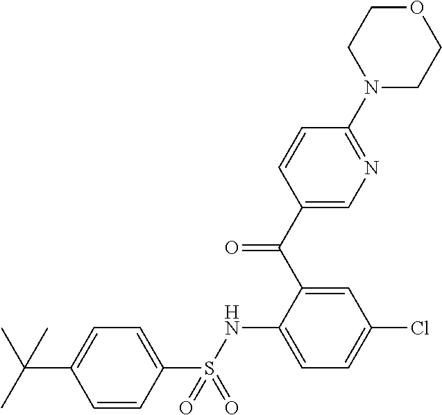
C1(C(C2=CC(Cl)=CC=C2NS(C2=CC=C(C(C)(C)C)C=C2)(=O)=O)=O)=CN=C(N2CCOCC2)C=C1
